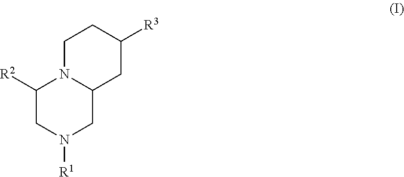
C1N2C(CC([R3])C1)CN([R1])CC2[R2]
